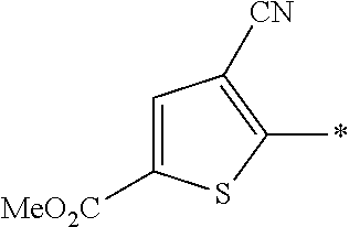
C1=C([MeO2C])SC(*)=C1[CN]
